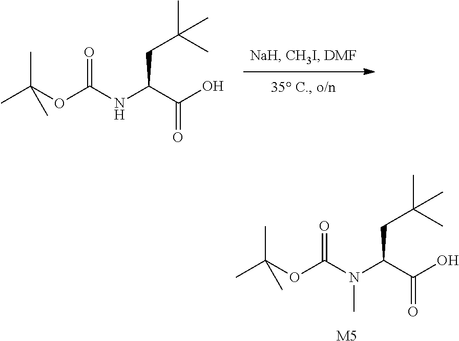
CC(OC(N(C(C(O)=O)CC(C)(C)C)C)=O)(C)C.[M5].CC(OC(NC(C(O)=O)CC(C)(C)C)=O)(C)C
